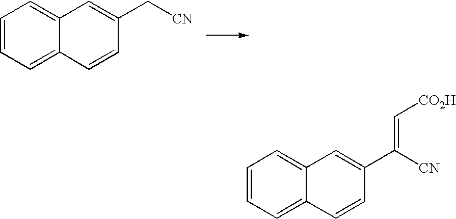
C1=CC=C2C(=C1)C=C(C[CN])C=C2.C1=CC=C2C(=C1)C=C(C(=C[CO2H])[CN])C=C2
